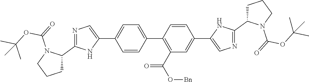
C1=CC(C2=C(C(O[Bn])=O)C=C(C3=CN=C(C4CCCN4C(OC(C)(C)C)=O)N3)C=C2)=CC=C1C1=CN=C(C2CCCN2C(OC(C)(C)C)=O)N1
